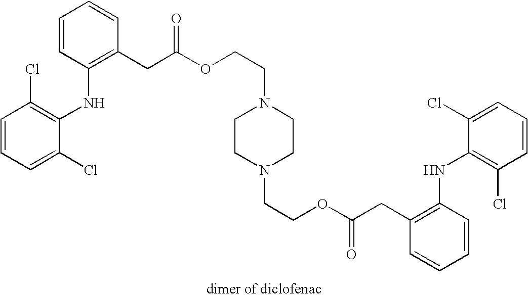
C1=CC=C(Cl)C(NC2=C(CC(OCCN3CCN(CCOC(CC4=C(NC5=C(Cl)C=CC=C5Cl)C=CC=C4)=O)CC3)=O)C=CC=C2)=C1Cl
